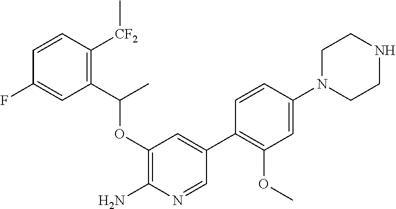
C1(OC(C2=C([CF2]C)C=CC(F)=C2)C)=C(N)N=CC(C2=C(OC)C=C(N3CCNCC3)C=C2)=C1
